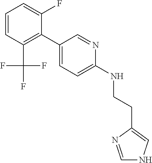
C1=CC(C(F)(F)F)=C(C2=CC=C(NCCC3=CNC=N3)N=C2)C(F)=C1
